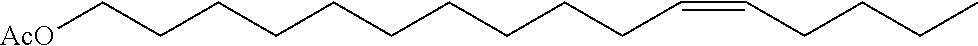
C(CCC=CCCCC)CCCCCCC[AcO]
